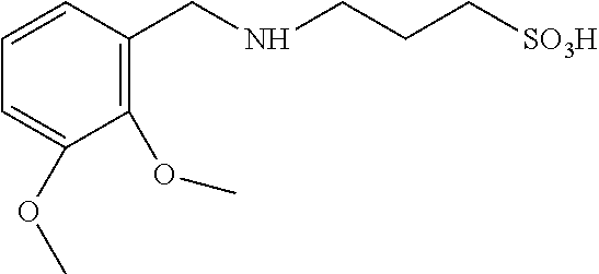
C1=CC=C(OC)C(OC)=C1CNCCC[SO3H]
